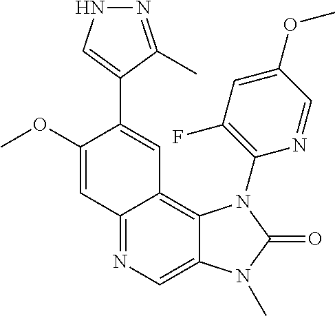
C1(OC)=CC2=NC=C3C(=C2C=C1C1=CNN=C1C)N(C1=C(F)C=C(OC)C=N1)C(=O)N3C
